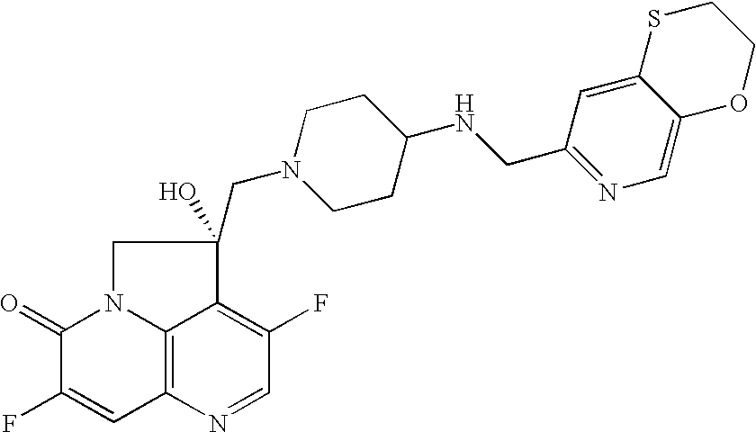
C12=C3N(C(=O)C(F)=C1)CC(O)(CN1CCC(NCC4=NC=C5C(=C4)SCCO5)CC1)C3=C(F)C=N2
